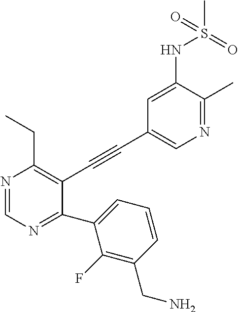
N1=C(C)C(NS(=O)(C)=O)=CC(C#CC2=C(CC)N=CN=C2C2=CC=CC(CN)=C2F)=C1
